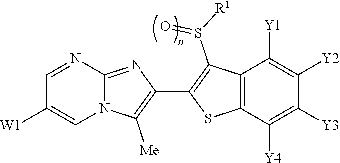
N12C(=NC(C3=C(S(=O)[R1])C4=C(S3)C([Y4])=C([Y3])C([Y2])=C4[Y1])=C1[Me])N=CC([W1])=C2
